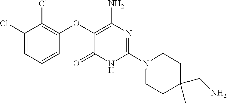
N1(C2=NC(N)=C(OC3=C(Cl)C(Cl)=CC=C3)C(=O)N2)CCC(CN)(C)CC1
